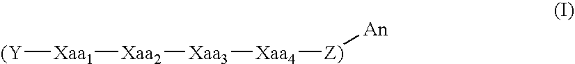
[(Y][Xaa1][Xaa2][Xaa3][Xaa4][Z)][An]
